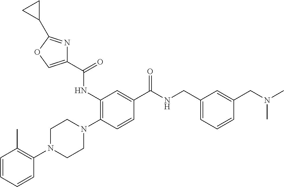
C1=CC=CC(N2CCN(C3=C(NC(C4=COC(C5CC5)=N4)=O)C=C(C(NCC4=CC=CC(CN(C)C)=C4)=O)C=C3)CC2)=C1C
